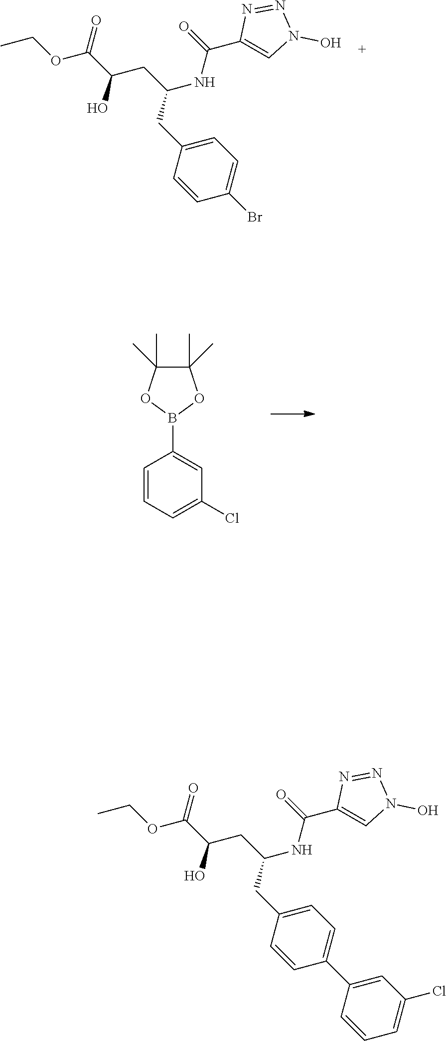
C1(C)(C)C(C)(C)OB(C2=CC(Cl)=CC=C2)O1.CCOC(C(CC(NC(=O)C1=CN(O)N=N1)CC1=CC=C(Br)C=C1)O)=O.CCOC(C(CC(NC(=O)C1=CN(O)N=N1)CC1=CC=C(C2=CC(Cl)=CC=C2)C=C1)O)=O
